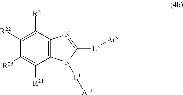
C12=C(C([R21])=C([R22])C([R23])=C1[R24])N=C([L3][Ar3])N2[L1][Ar1]
